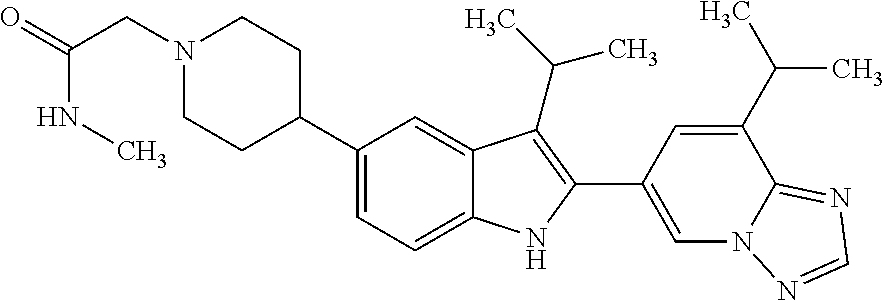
C1(C2CCN(CC(NC)=O)CC2)=CC=C2C(=C1)C(C(C)C)=C(C1=CN3C(=NC=N3)C(C(C)C)=C1)N2
